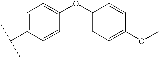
C1=C(C(C)C)C=CC(OC2=CC=C(OC)C=C2)=C1
